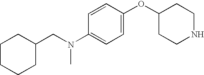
C1CCCC(CN(C2=CC=C(OC3CCNCC3)C=C2)C)C1
